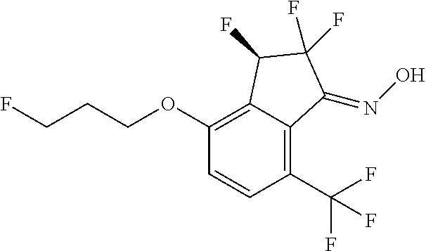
O(C1=C2C(=C(C(F)(F)F)C=C1)C(=NO)C(F)(F)C2F)CCCF
